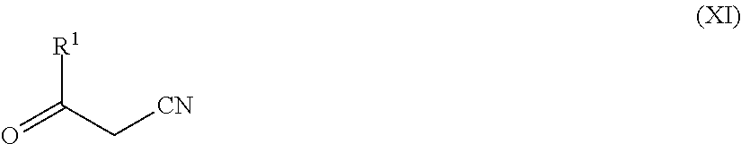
O=C(C[CN])[R1]
